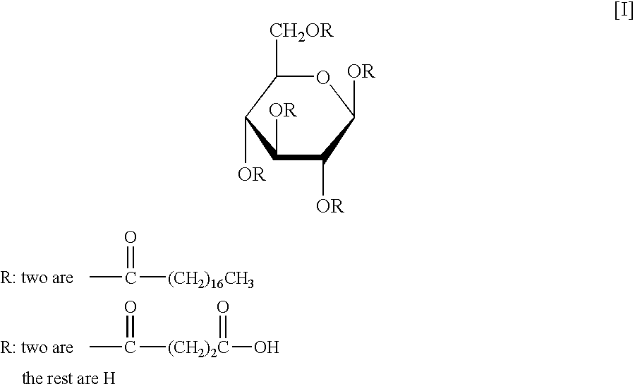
CC([(CH2)16CH3])=O.CC([(CH2)2C](=O)O)=O.[OR]C1C([OR])C([OR])C([OR])OC1[CH2OR]
